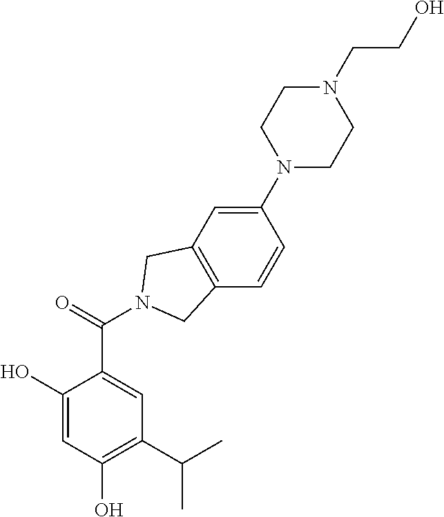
C1(O)=CC(O)=C(C(C)C)C=C1C(=O)N1CC2=C(C=CC(N3CCN(CCO)CC3)=C2)C1
